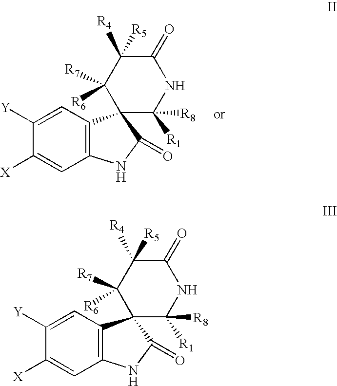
C1(=O)C([R4])([R5])C([R7])([R6])C2(C([R8])([R1])N1)C1=C(C=C([X])C([Y])=C1)NC2=O.C1(=O)C([R4])([R5])C([R7])([R6])C2(C([R8])([R1])N1)C1=C(C=C([X])C([Y])=C1)NC2=O
